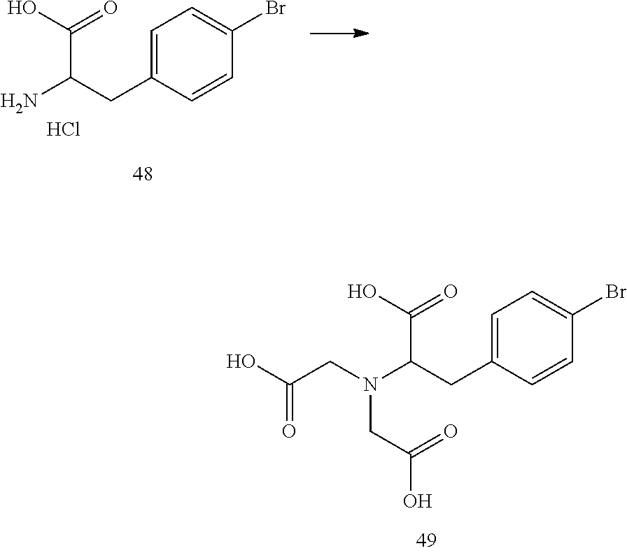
C(CC1=CC=C(Br)C=C1)(N)C(O)=O.Cl.C1(Br)=CC=C(CC(N(CC(O)=O)CC(=O)O)C(O)=O)C=C1
